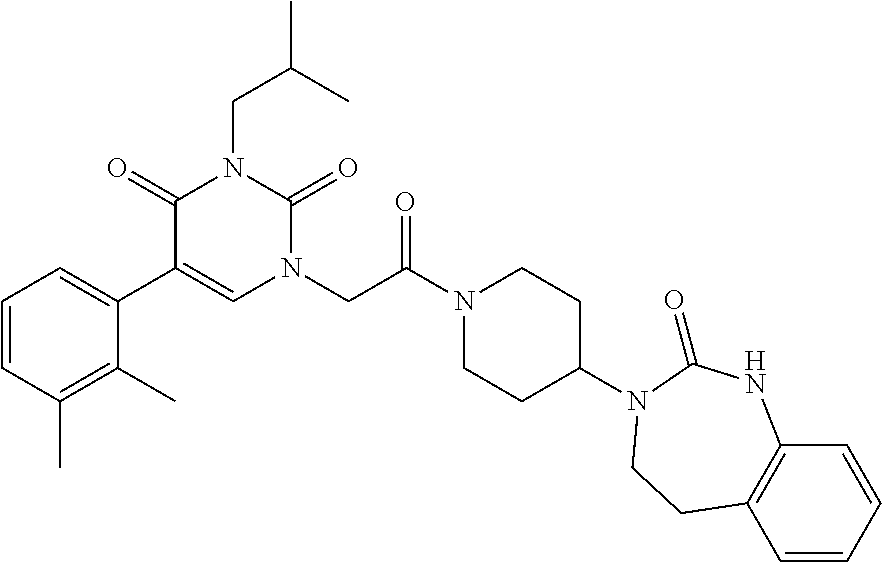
C1(C)=C(C)C=CC=C1C1=CN(CC(N2CCC(N3C(=O)NC4=C(C=CC=C4)CC3)CC2)=O)C(=O)N(CC(C)C)C1=O
